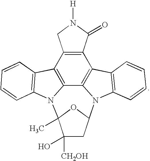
C12=C(C(=O)N([H])C1)C1=C3C4=C2C2=C(N4C4(C)C(O)([CH2OH])CC(N3C3=C1C=CC=C3)O4)C=CC=C2
